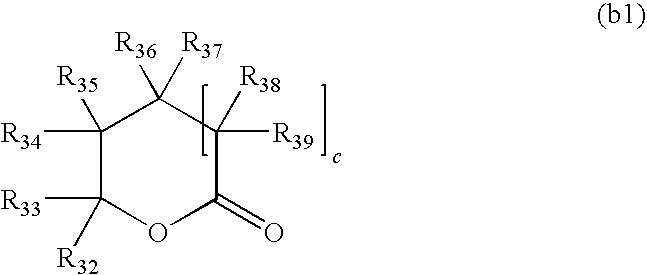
C1([R34])([R35])C([R33])([R32])OC(=O)C([R38])([R39])C1([R36])[R37]
